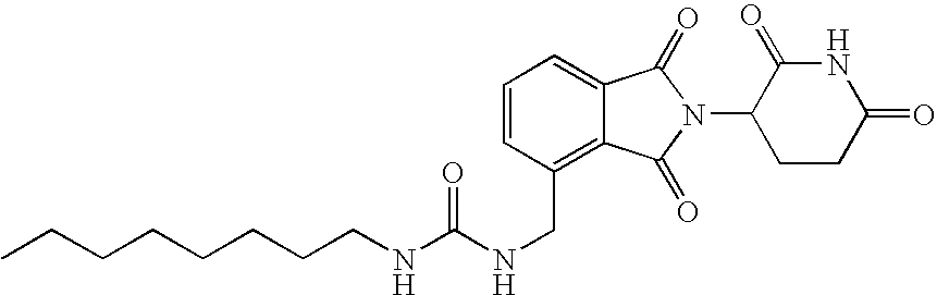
C1=C2C(=C(CNC(=O)NCCCCCCCC)C=C1)C(=O)N(C1CCC(=O)NC1=O)C2=O
